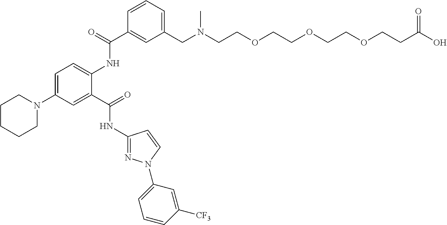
C1=C(N2CCCCC2)C=C(C(=O)NC2=NN(C3=CC=CC([CF3])=C3)C=C2)C(NC(C2=CC(CN(CCOCCOCCOCCC(O)=O)C)=CC=C2)=O)=C1
